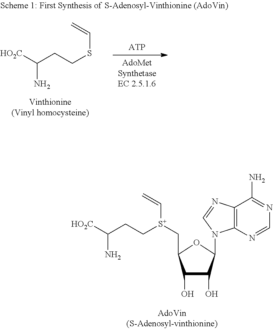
C1(O)C(O)C(N2C3=C(C(N)=NC=N3)N=C2)OC1C[S+](CCC([HO2C])N)C=C.[HO2C]C(CCSC=C)N
